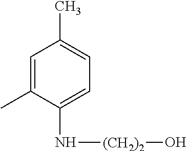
C1=C(C)C(N[(CH2)2]O)=CC=C1C
